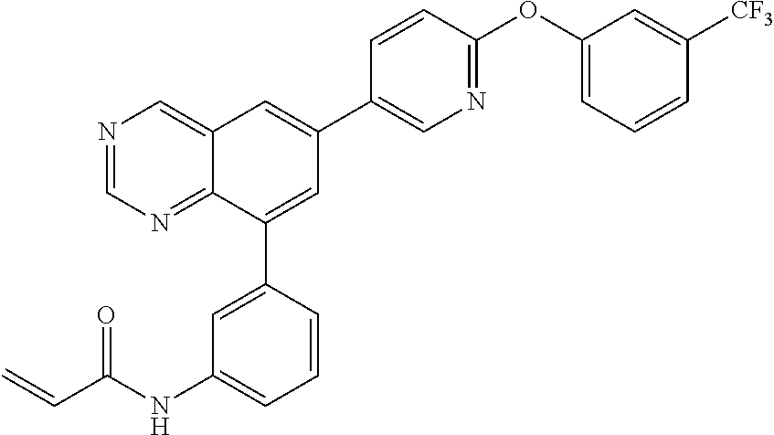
C1=CC(OC2=CC=CC([CF3])=C2)=NC=C1C1=CC2=CN=CN=C2C(C2=CC(NC(=O)C=C)=CC=C2)=C1
